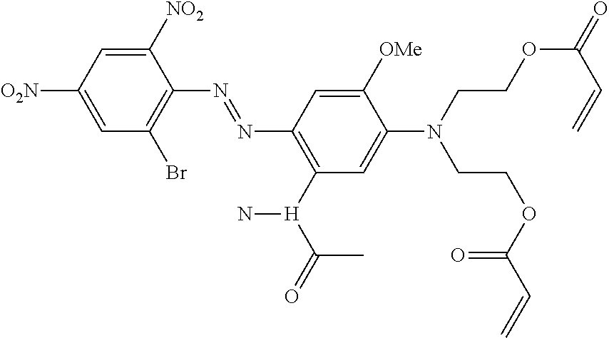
C1=C([O2N])C=C([NO2])C(N=NC2=C([H](C(=O)C)N)C=C(N(CCOC(=O)C=C)CCOC(C=C)=O)C([OMe])=C2)=C1Br
